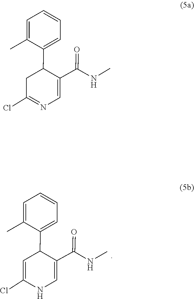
N(C)C(C1=CNC(Cl)=CC1C1=CC=CC=C1C)=O.C1=CC=C(C2C(C(=O)NC)=CN=C(Cl)C2)C(C)=C1
